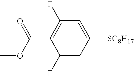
C1(F)=CC([SC8H17])=CC(F)=C1C(OC)=O
